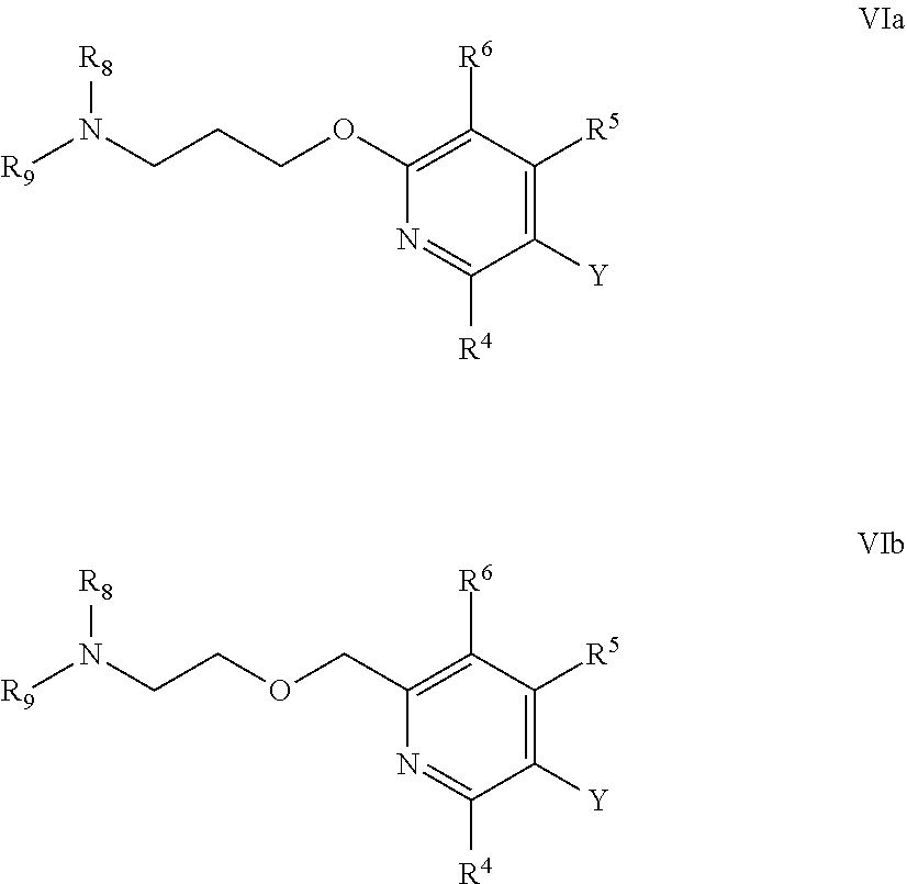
C1([Y])=C([R5])C([R6])=C(OCCCN([R9])[R8])N=C1[R4].C1([Y])=C([R5])C([R6])=C(COCCN([R9])[R8])N=C1[R4]
